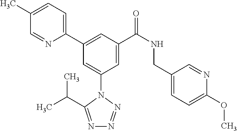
C1=C(C)C=NC(C2=CC(C(NCC3=CC=C(OC)N=C3)=O)=CC(N3C(C(C)C)=NN=N3)=C2)=C1
